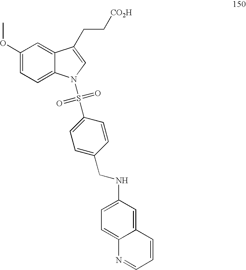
C1(OC)=CC=C2C(=C1)C(CC[CO2H])=CN2S(=O)(=O)C1=CC=C(CNC2=CC=C3C(=C2)C=CC=N3)C=C1
